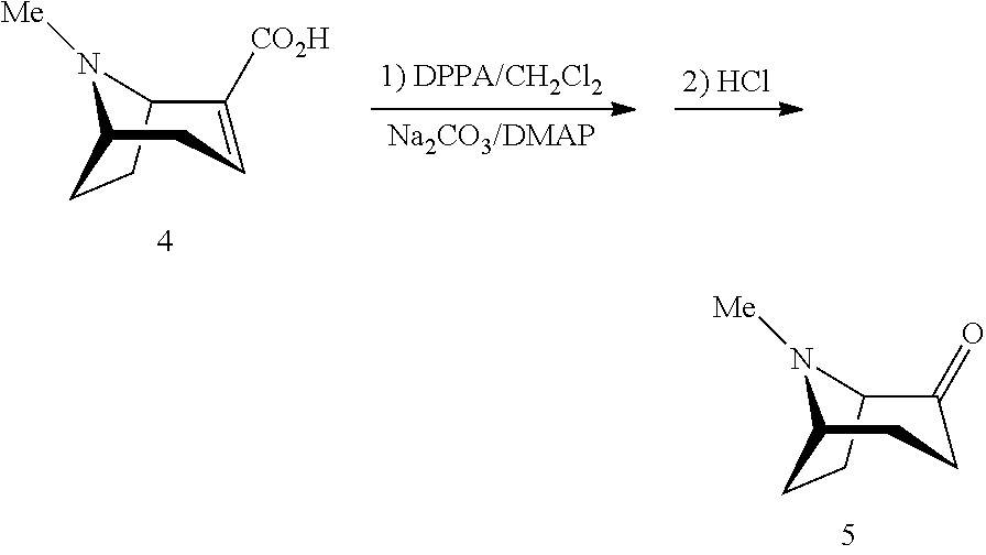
C12CCC(N1[Me])CC=C2[CO2H].C12CCC(N1[Me])CCC2=O
